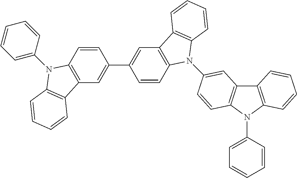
C1=CC=C(N2C3=C(C=C(C4=CC5=C(C=C4)N(C4=CC6=C(N(C7=CC=CC=C7)C7=C6C=CC=C7)C=C4)C4=C5C=CC=C4)C=C3)C3=C2C=CC=C3)C=C1
